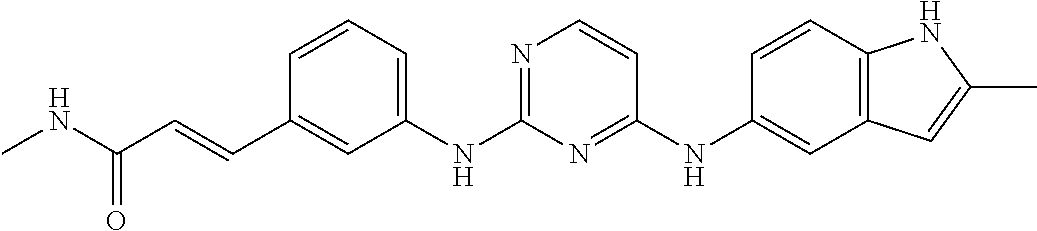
C1=CC=C(NC2=NC=CC(NC3=CC4=C(C=C3)NC(C)=C4)=N2)C=C1C=CC(NC)=O
